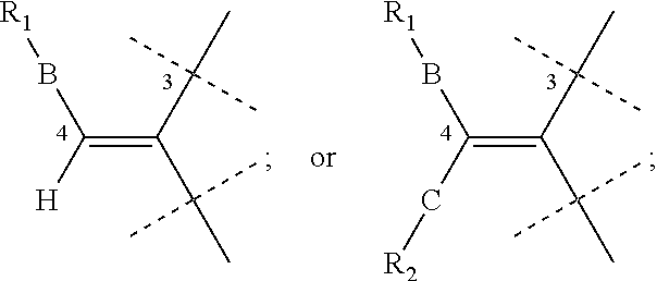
C(=C(C(C)(C)C)C(C)(C)C)([H])B[R1].C(=C(C(C)(C)C)C(C)(C)C)(C[R2])B[R1]
